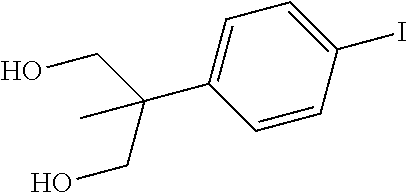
C1=CC(I)=CC=C1C(CO)(CO)C
